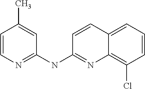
C1=CN=C(NC2=NC3=C(Cl)C=CC=C3C=C2)C=C1C
